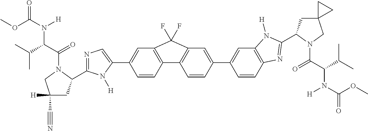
COC(=O)N(C(C(C)C)C(=O)N1C(C2=NC=C(C3=CC4=C(C=C3)C3=C(C=C(C5=CC6=C(C=C5)N=C(C5CC7(CN5C(=O)C(N([H])C(=O)OC)C(C)C)CC7)N6[H])C=C3)C4(F)F)N2[H])CC([H])(C#N)C1)[H]
